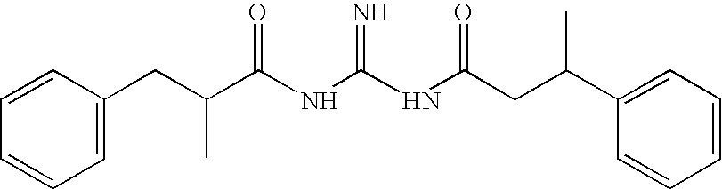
C1=CC(CC(C(NC(NC(CC(C2=CC=CC=C2)C)=O)=N)=O)C)=CC=C1
